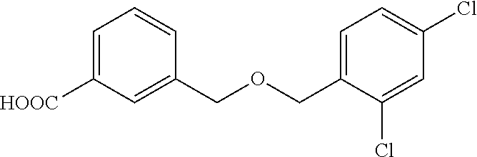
C1([HOOC])=CC=CC(COCC2=CC=C(Cl)C=C2Cl)=C1
